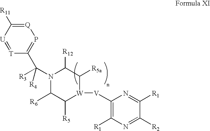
C1([R6])C([R5])[W]([V]C2=C([R1])N=C([R2])C([R1])=N2)C([R5a])C([R12])N1C([R4])([R3])C1=P[Q]=C([R11])[U]=[T]1
